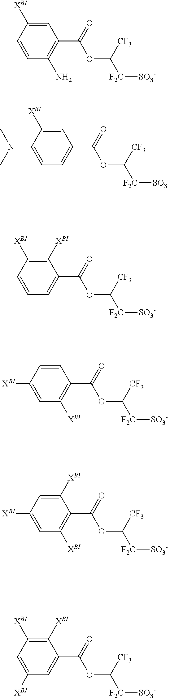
C1=C([XBI])C=CC(N)=C1C(=O)OC([F2C][SO3-])[CF3].C1=C([XBI])C(N(C)C)=CC=C1C(=O)OC([F2C][SO3-])[CF3].C1([XBI])=C([XBI])C=CC=C1C(=O)OC([F2C][SO3-])[CF3].C1=CC([XBI])=CC([XBI])=C1C(=O)OC([F2C][SO3-])[CF3].C1([XBI])=CC([XBI])=CC([XBI])=C1C(=O)OC([F2C][SO3-])[CF3].C1([XBI])=C([XBI])C=C([XBI])C=C1C(=O)OC([F2C][SO3-])[CF3]
